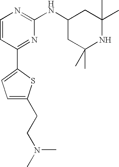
C1=CC(C2=CC=C(CCN(C)C)S2)=NC(NC2CC(C)(C)NC(C)(C)C2)=N1
